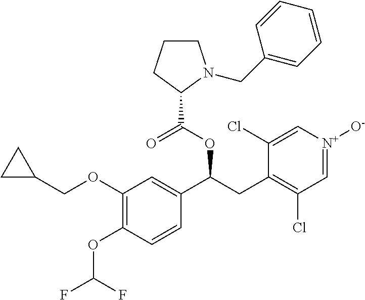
C1(OCC2CC2)=C(OC(F)F)C=CC(C(CC2=C(Cl)C=[N+]([O-])C=C2Cl)OC(C2N(CC3=CC=CC=C3)CCC2)=O)=C1
